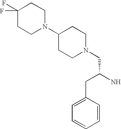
C1(N2CCC(F)(F)CC2)CCN(CC(N)CC2=CC=CC=C2)CC1
